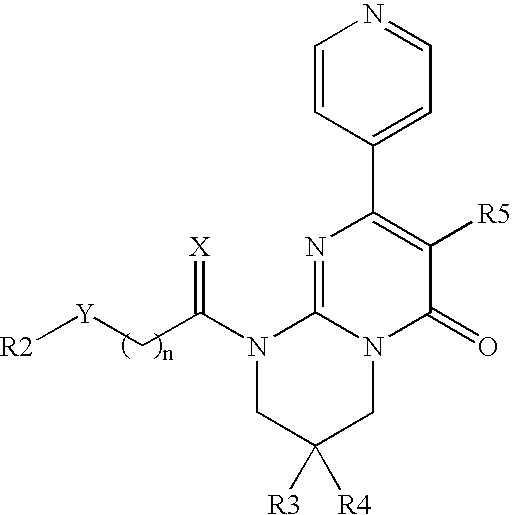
C1=CC(C2=C([R5])C(=O)N3C(=N2)N(C(C[Y][R2])=[X])CC([R3])([R4])C3)=CC=N1
